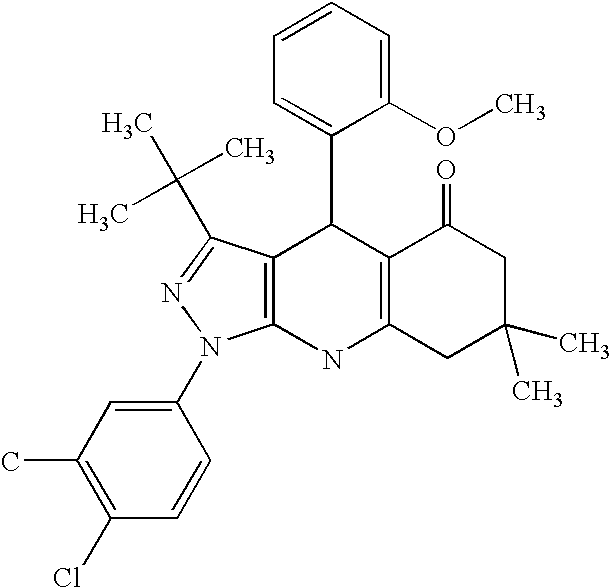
C12=C(NC3=C(C1C1=CC=CC=C1OC)C(C(C)(C)C)=NN3C1=CC(C)=C(Cl)C=C1)CC(C)(C)CC2=O
